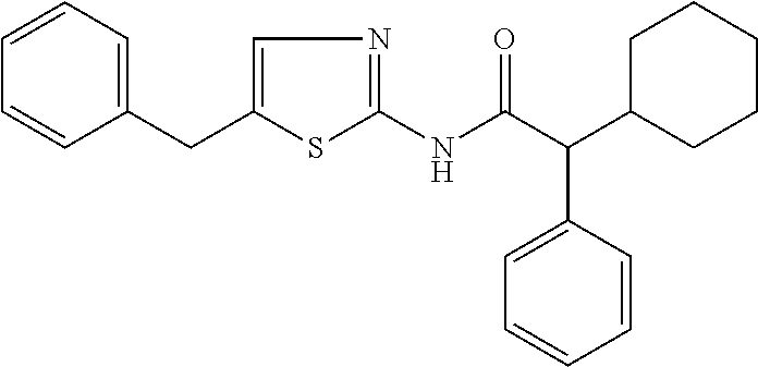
C1(CC2=CN=C(NC(C(C3CCCCC3)C3=CC=CC=C3)=O)S2)=CC=CC=C1
